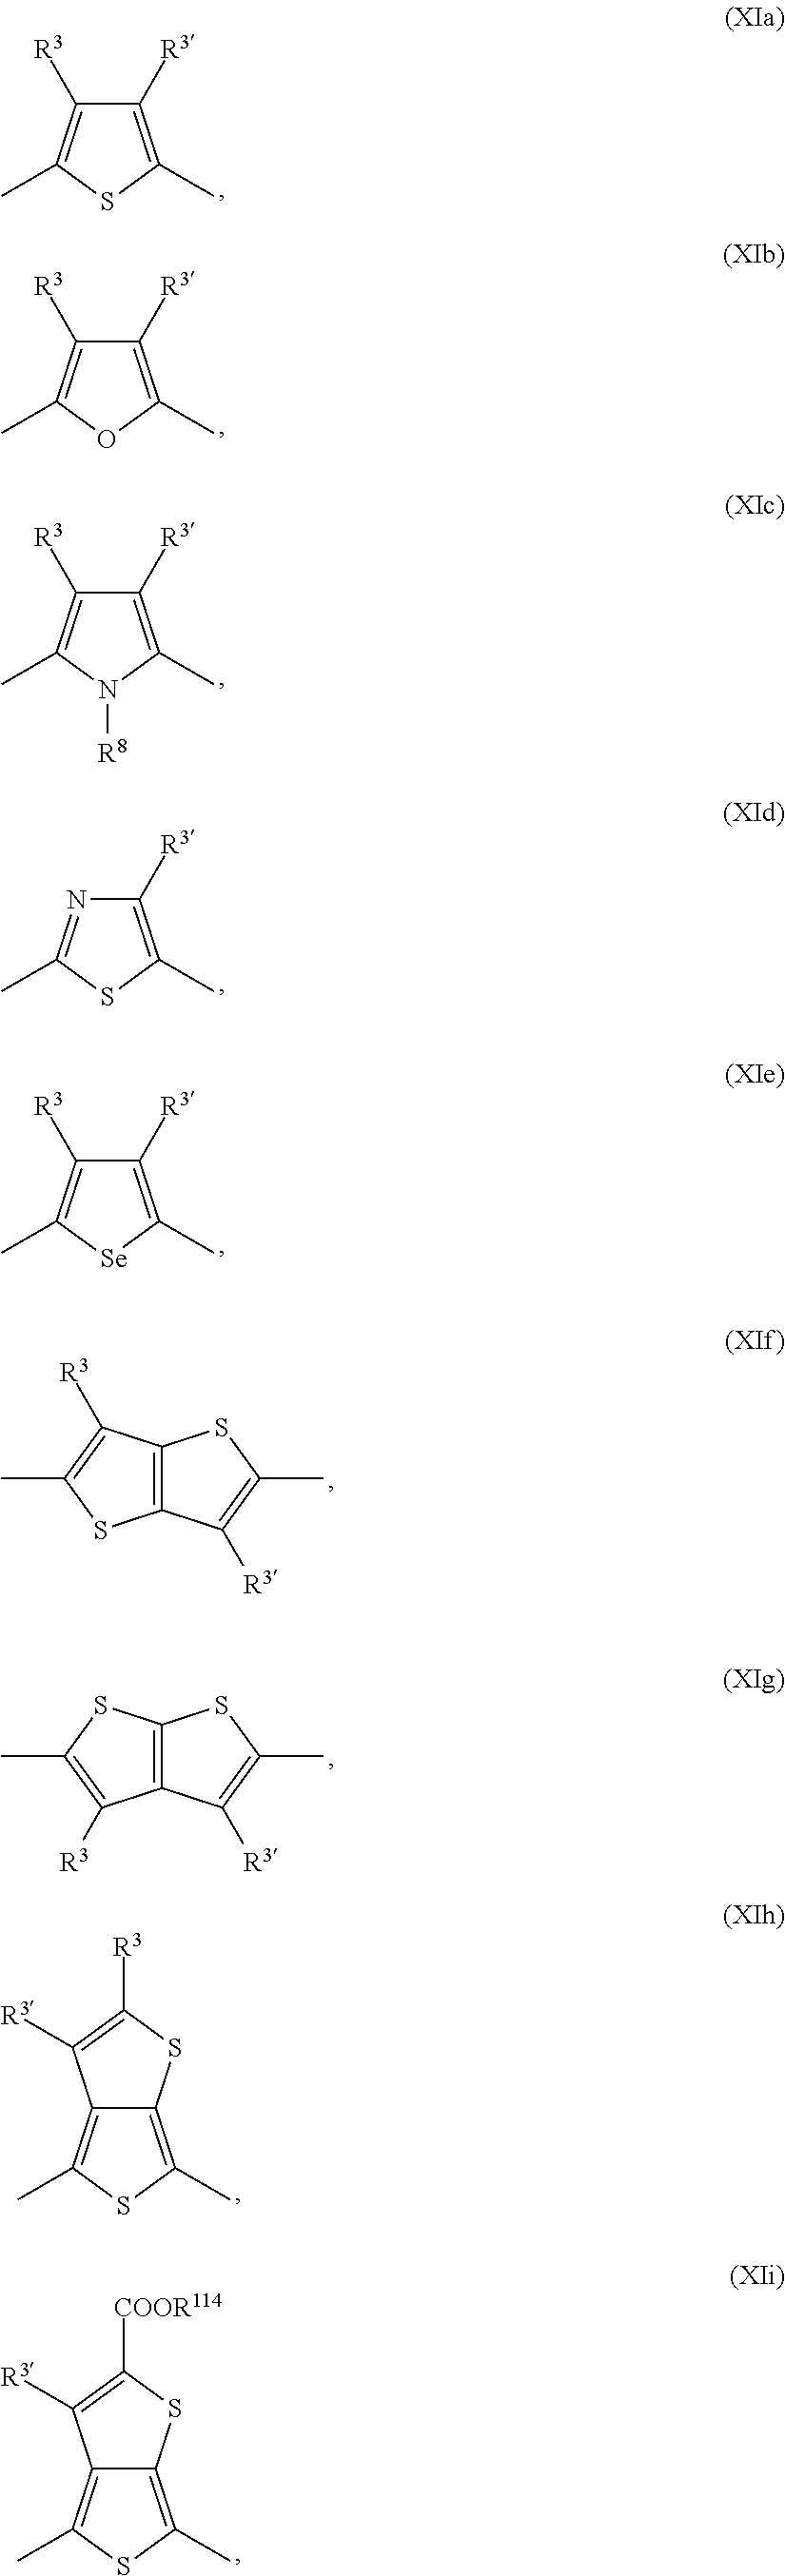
C1([R3])=C(C)SC(C)=C1[R3].C1([R3])=C(C)OC(C)=C1[R3].C1([R3])=C(C)N([R8])C(C)=C1[R3].C1([R3])=C(C)SC(C)=N1.C1([R3])=C(C)[Se]C(C)=C1[R3].C12=C(C([R3])=C(C)S1)SC(C)=C2[R3].C12=C(SC(C)=C1[R3])SC(C)=C2[R3].C12=C(C)SC(C)=C1C([R3])=C([R3])S2.C12=C(C)SC(C)=C1C([R3])=C([COOR114])S2
